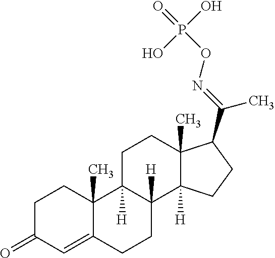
O=C1C=C2C(C)(CC1)C1([H])C([H])(CC2)C2([H])C(C)(CC1)C(C(=NOP(=O)(O)O)C)CC2
